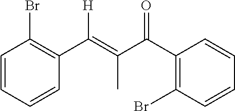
C1=CC=CC(C(=C(C(C2=C(Br)C=CC=C2)=O)C)[H])=C1Br
